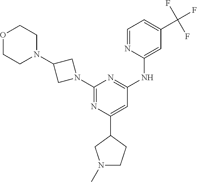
N1(C)CCC(C2=CC(NC3=CC(C(F)(F)F)=CC=N3)=NC(N3CC(N4CCOCC4)C3)=N2)C1
